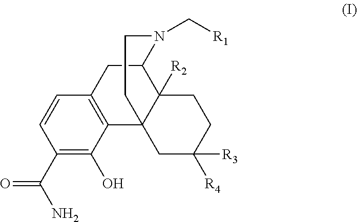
C1(C(N)=O)=C(O)C2=C(C=C1)CC1C3([R2])C2(CC([R4])([R3])CC3)CCN1C[R1]
